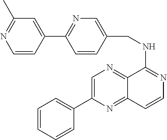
C12=NC=C(C3=CC=CC=C3)N=C1C=CN=C2NCC1=CN=C(C2=CC(C)=NC=C2)C=C1
